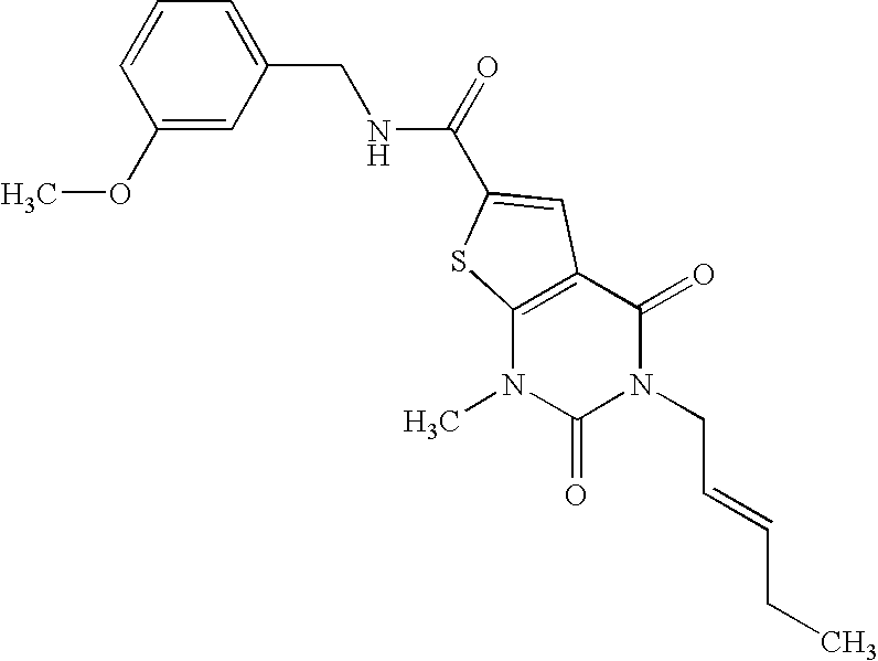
COC1=CC(CNC(=O)C2=CC3=C(N(C)C(=O)N(CC=CCC)C3=O)S2)=CC=C1
